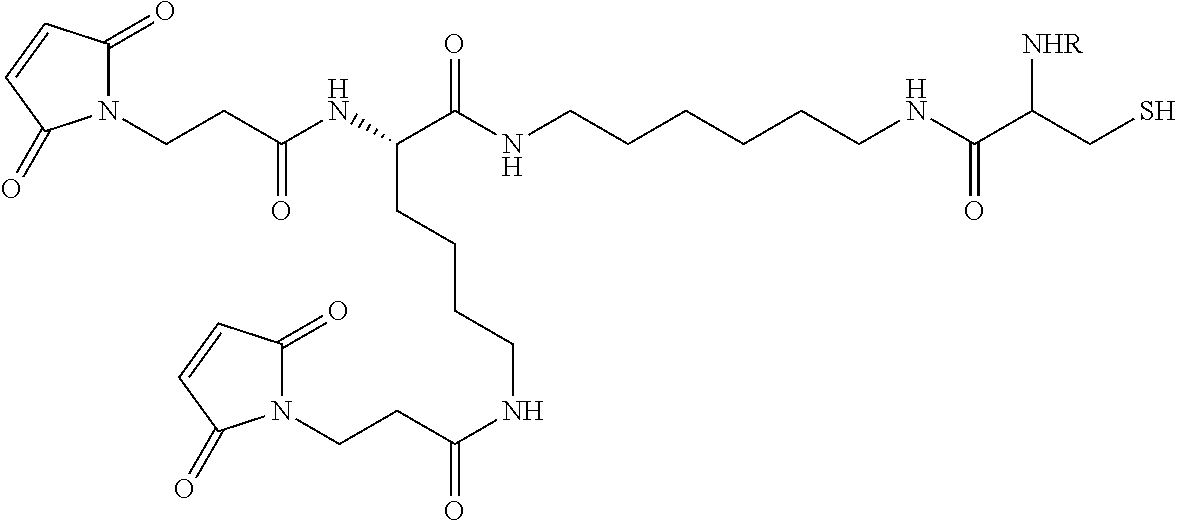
N1(CCC(NC(C(NCCCCCCNC(C(CS)[NHR])=O)=O)CCCCNC(CCN2C(=O)C=CC2=O)=O)=O)C(=O)C=CC1=O
